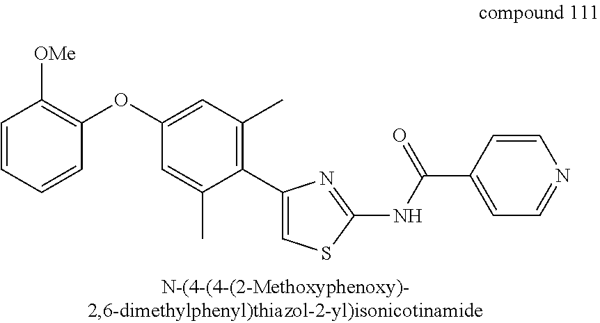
C1=CC=CC(OC2=CC(C)=C(C3=CSC(NC(C4=CC=NC=C4)=O)=N3)C(C)=C2)=C1[OMe]
